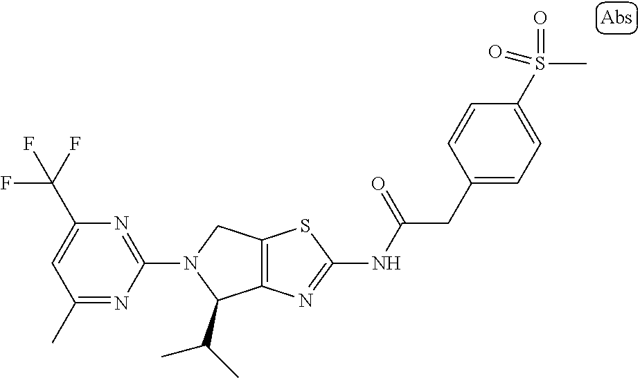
C12=C(N=C(NC(CC3=CC=C(S(C)(=O)=O)C=C3)=O)S1)C(C(C)C)N(C1=NC(C(F)(F)F)=CC(C)=N1)C2
